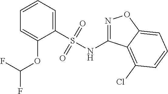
C1=CC=C(S(NC2=NOC3=CC=CC(Cl)=C23)(=O)=O)C(OC(F)F)=C1
